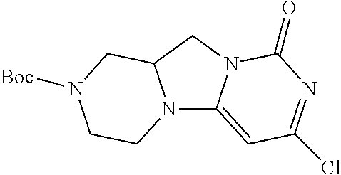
N12C3=CC(Cl)=NC(=O)N3CC1CN([Boc])CC2
